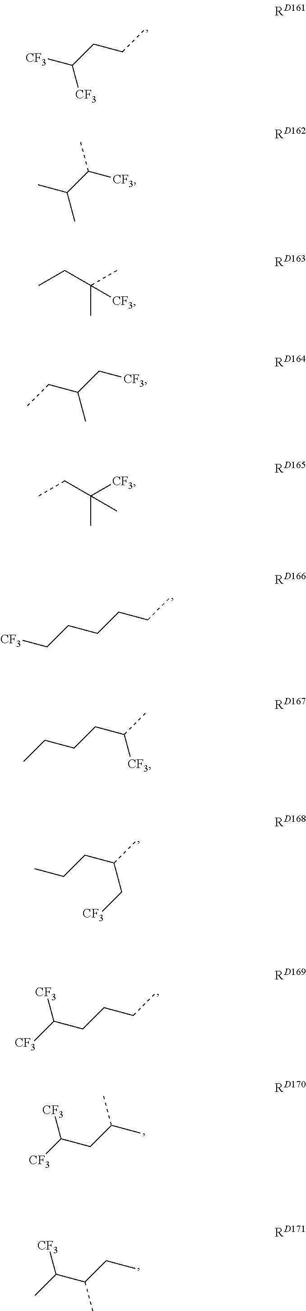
CCCC(C[CF3])C.[CF3]C(CCC)[CF3].CC(C([CF3])C)C.[CF3]CCCCCC.[CF3]C(CCCC)[CF3].[CF3]C(CC(C)C)[CF3].CC(C(CC)C)[CF3].CCC([CF3])(C)C.C([CF3])(C)(C)CC.C(C(C[CF3])C)C.CCCCC(C)[CF3]
